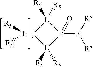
[L]([R5])[R5].P1(N([R])[R])(=O)[L]([R5])([R5])[t][L]1([R5])[R5]
